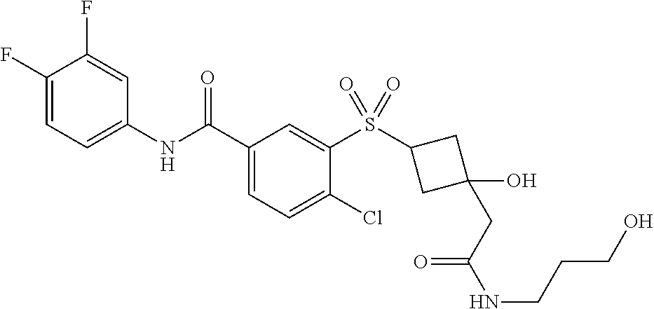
C1(F)=CC=C(NC(C2=CC=C(Cl)C(S(C3CC(O)(CC(NCCCO)=O)C3)(=O)=O)=C2)=O)C=C1F
